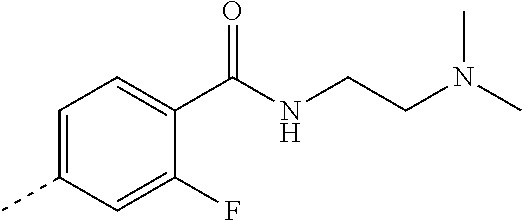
C1=C(C)C=C(F)C(C(NCCN(C)C)=O)=C1
